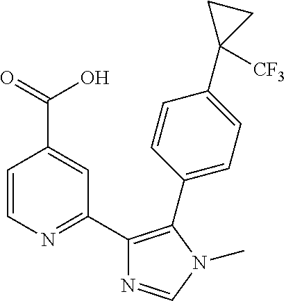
C1=CN=C(C2=C(C3=CC=C(C4([CF3])CC4)C=C3)N(C)C=N2)C=C1C(=O)O
